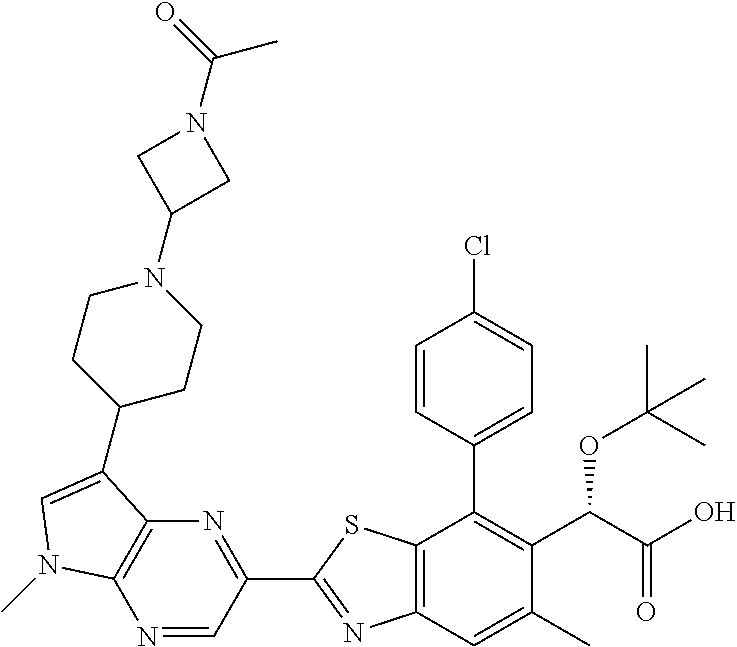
N1=CC(C2=NC3=C(S2)C(C2=CC=C(Cl)C=C2)=C(C(C(O)=O)OC(C)(C)C)C(C)=C3)=NC2=C1N(C)C=C2C1CCN(C2CN(C(=O)C)C2)CC1
